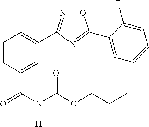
C1=C(C(N(C(OCCC)=O)[H])=O)C=CC=C1C1=NOC(C2=CC=CC=C2F)=N1
